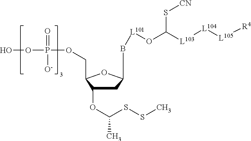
C1C(OC(SSC)C)C(COP(OO)(=O)[O-])OC1B[L101]OC([L103][L104][L105][R4])S[CN]
